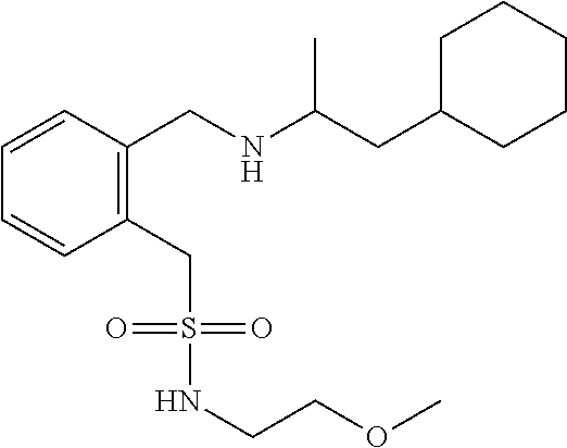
C1=CC=CC(CNC(CC2CCCCC2)C)=C1CS(NCCOC)(=O)=O
